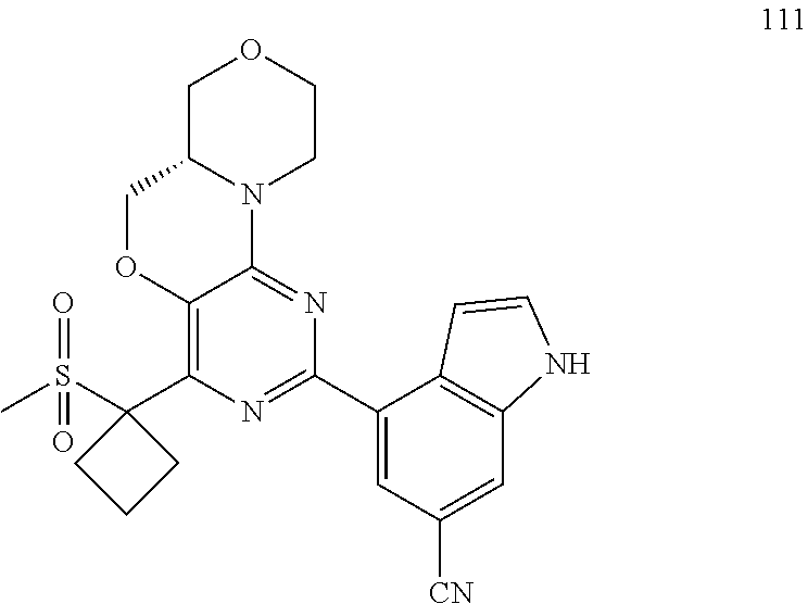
C1C2N(CCO1)C1=NC(C3=CC([CN])=CC4=C3C=CN4)=NC(C3(S(C)(=O)=O)CCC3)=C1OC2
